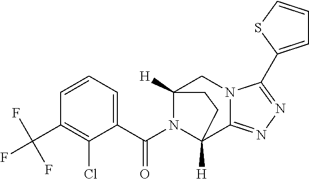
C1=CC=C(C(N2C3([H])C4=NN=C(C5=CC=CS5)N4CC2([H])CC3)=O)C(Cl)=C1C(F)(F)F
